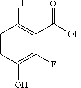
C1=CC(O)=C(F)C(C(O)=O)=C1Cl
